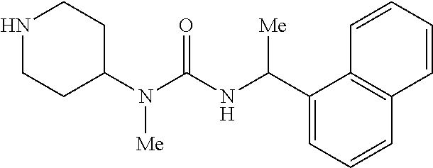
N1CCC(N(C(NC(C2=CC=CC3=C2C=CC=C3)[Me])=O)[Me])CC1
